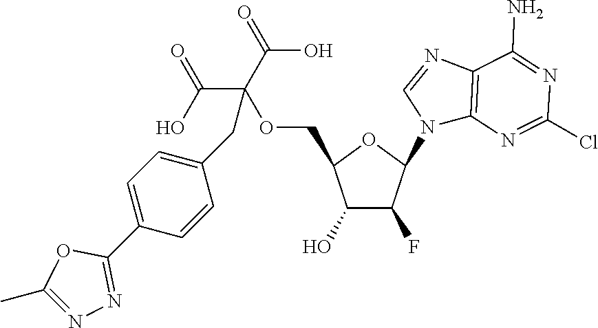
C1(O)C(F)C(N2C3=C(N=C2)C(N)=NC(Cl)=N3)OC1COC(C(O)=O)(C(O)=O)CC1=CC=C(C2=NN=C(C)O2)C=C1
